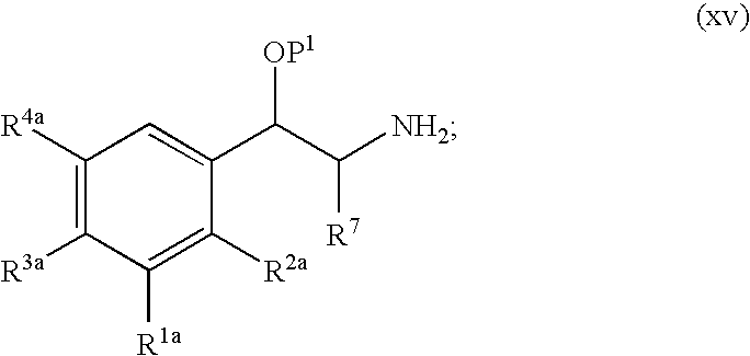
C1([R4a])=C([R3a])C([R1a])=C([R2a])C(C(C([NH2])[R7])[OP1])=C1
